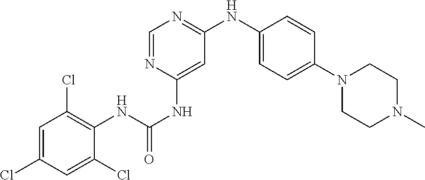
C1=C(Cl)C=C(Cl)C(NC(NC2=CC(NC3=CC=C(N4CCN(C)CC4)C=C3)=NC=N2)=O)=C1Cl
